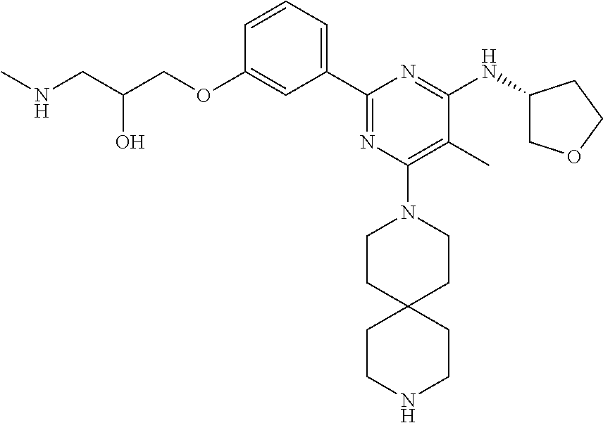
C1=CC=C(C2=NC(N3CCC4(CC3)CCNCC4)=C(C)C(NC3COCC3)=N2)C=C1OCC(CNC)O
